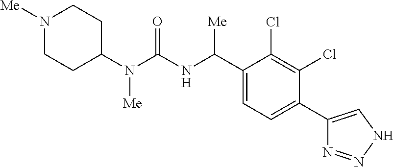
C1(N(C(NC(C2=CC=C(C3=CNN=N3)C(Cl)=C2Cl)[Me])=O)[Me])CCN([Me])CC1
